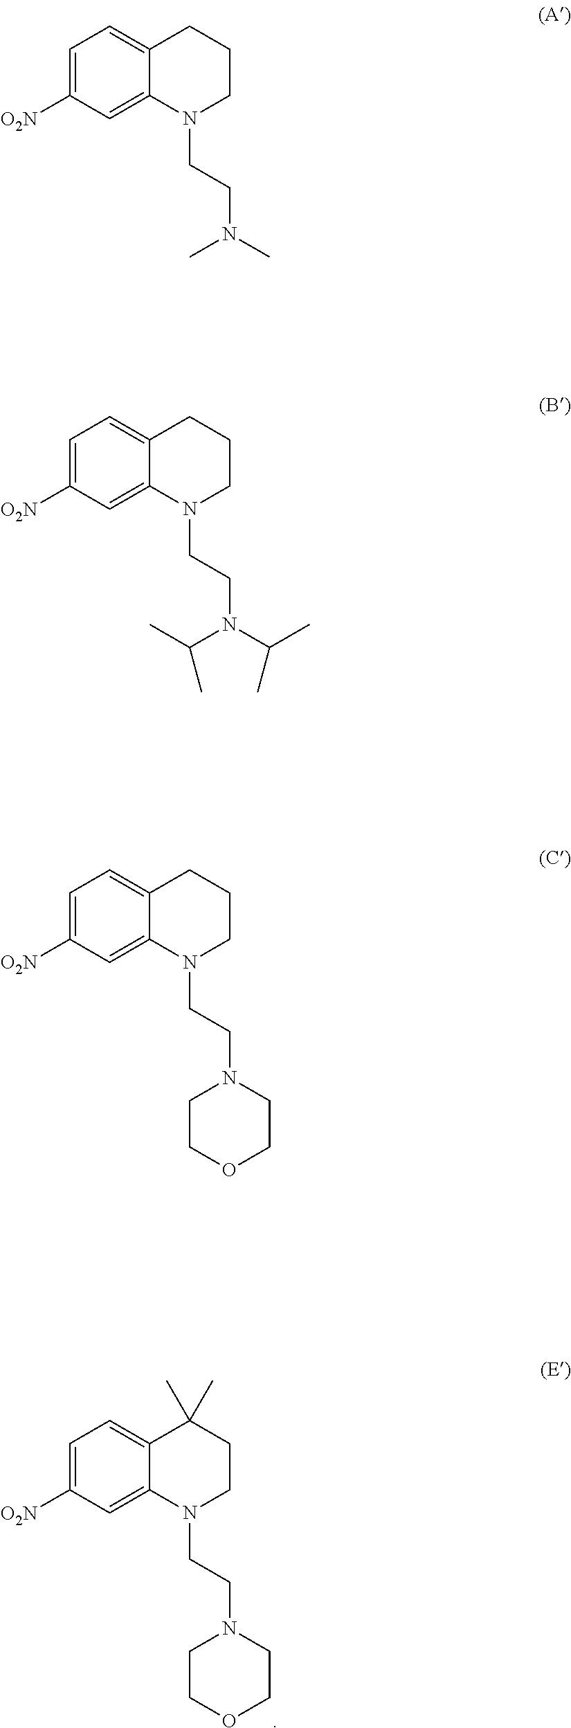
C1=C([O2N])C=C2C(=C1)C(C)(C)CCN2CCN1CCOCC1.C1=C([O2N])C=C2C(=C1)CCCN2CCN(C)C.C1=C([O2N])C=C2C(=C1)CCCN2CCN(C(C)C)C(C)C.C1=C([O2N])C=C2C(=C1)CCCN2CCN1CCOCC1
